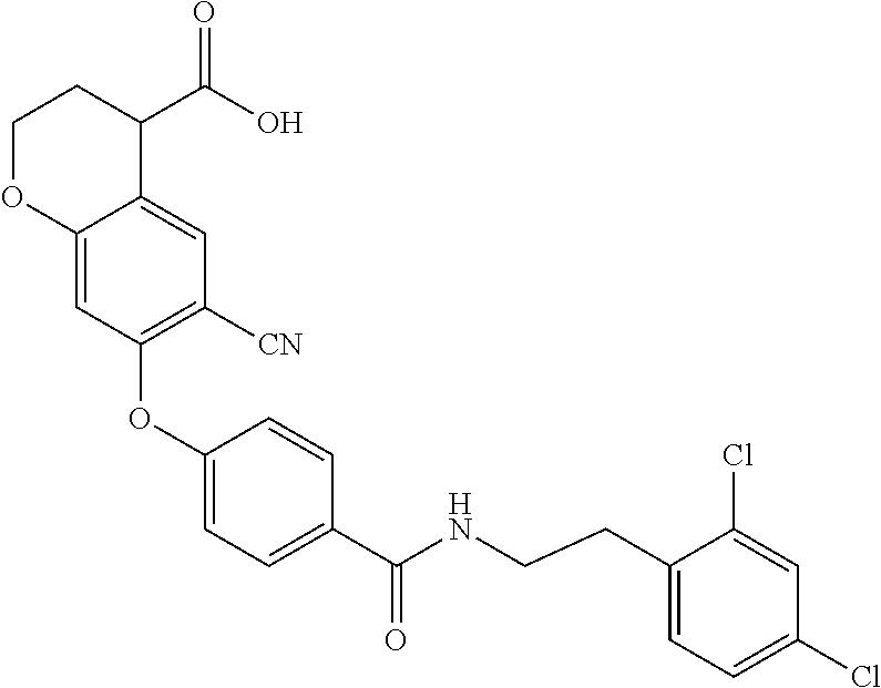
C1OC2=CC(OC3=CC=C(C(NCCC4=CC=C(Cl)C=C4Cl)=O)C=C3)=C([CN])C=C2C(C(O)=O)C1
